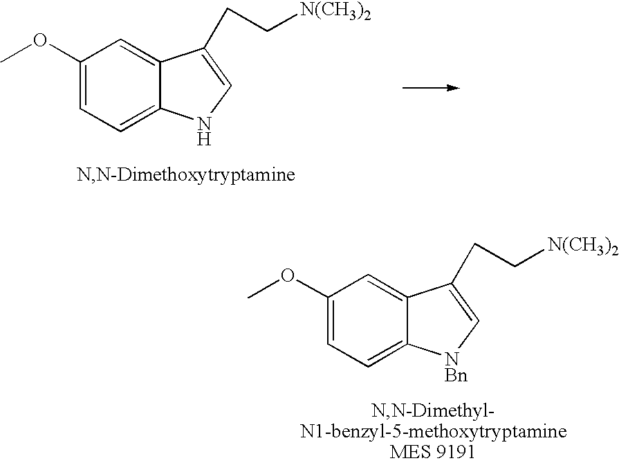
C1(OC)=CC=C2C(=C1)C(CC[N(CH3)2])=CN2.C1(OC)=CC=C2C(=C1)C(CC[N(CH3)2])=C[NBn]2
